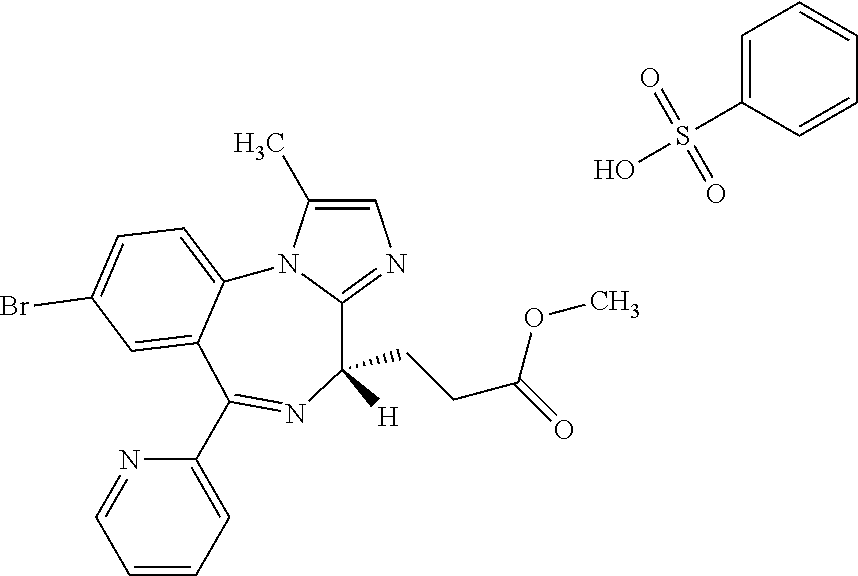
C1=C(S(O)(=O)=O)C=CC=C1.C1=C(C)N2C(=N1)C([H])(CCC(=O)OC)N=C(C1=CC=CC=N1)C1=CC(Br)=CC=C21
